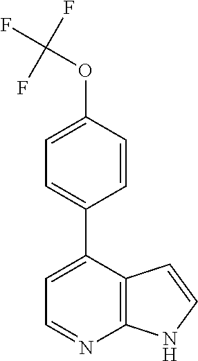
C1=CC(OC(F)(F)F)=CC=C1C1=CC=NC2=C1C=CN2
